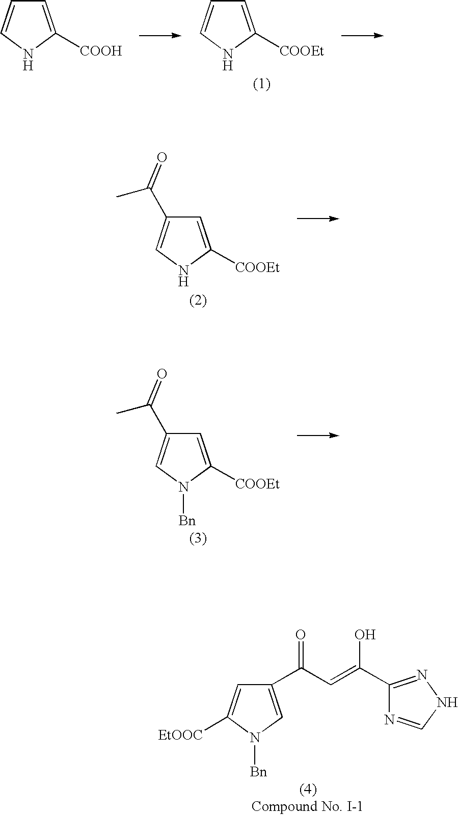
C1=C([COOH])NC=C1.C1=C([COOEt])NC=C1.C1=C([COOEt])N([Bn])C=C1C(C)=O.C1(C(C=C(C2=NNC=N2)O)=O)=CN([Bn])C([EtOOC])=C1.C1=C([COOEt])NC=C1C(C)=O
